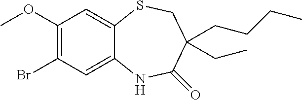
C1(OC)=C(Br)C=C2C(=C1)SCC(CC)(CCCC)C(=O)N2
